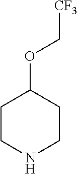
C1CNCCC1OC[CF3]
